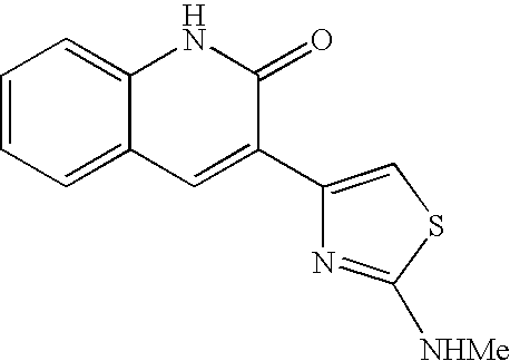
C1=CC=C2C(=C1)NC(=O)C(C1=CSC([NHMe])=N1)=C2
